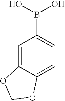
C1=C2C(=CC=C1B(O)O)OCO2
